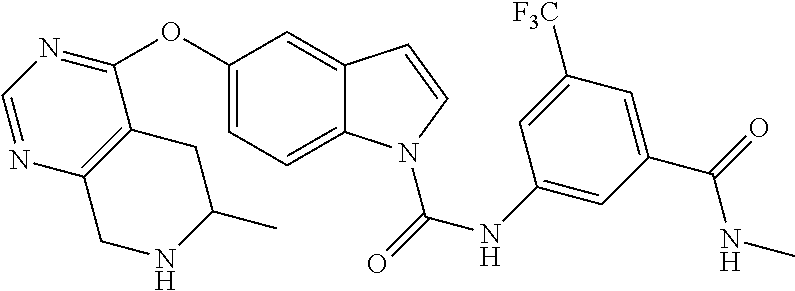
C1(OC2=NC=NC3=C2CC(C)NC3)=CC=C2C(=C1)C=CN2C(NC1=CC(C(=O)NC)=CC([F3C])=C1)=O
